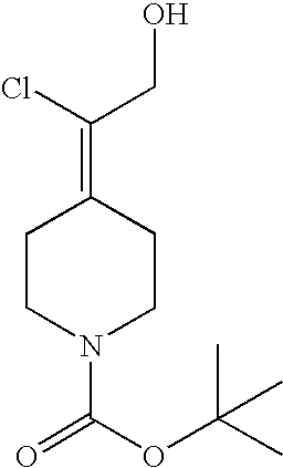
C1CN(C(OC(C)(C)C)=O)CCC1=C(Cl)CO
